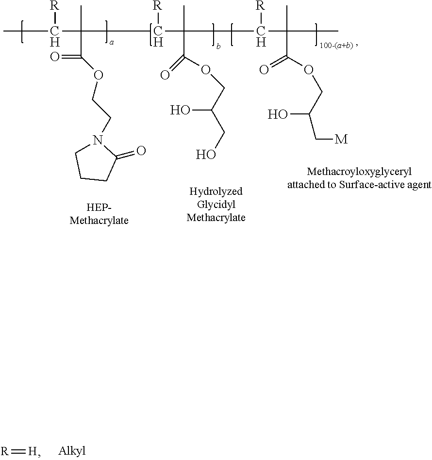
[R]=[H].CCC([R])C(C)(C(OCCN1CCCC1=O)=O)CCC(C(C)(C(OCC(CO)O)=O)CCC(C(C)(C(OCC(O)C[M])=O)CC)[R])[R]
